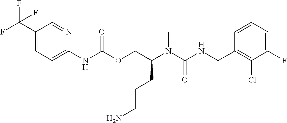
C1=CC(CNC(N(C(COC(NC2=CC=C(C(F)(F)F)C=N2)=O)CCCN)C)=O)=C(Cl)C(F)=C1
